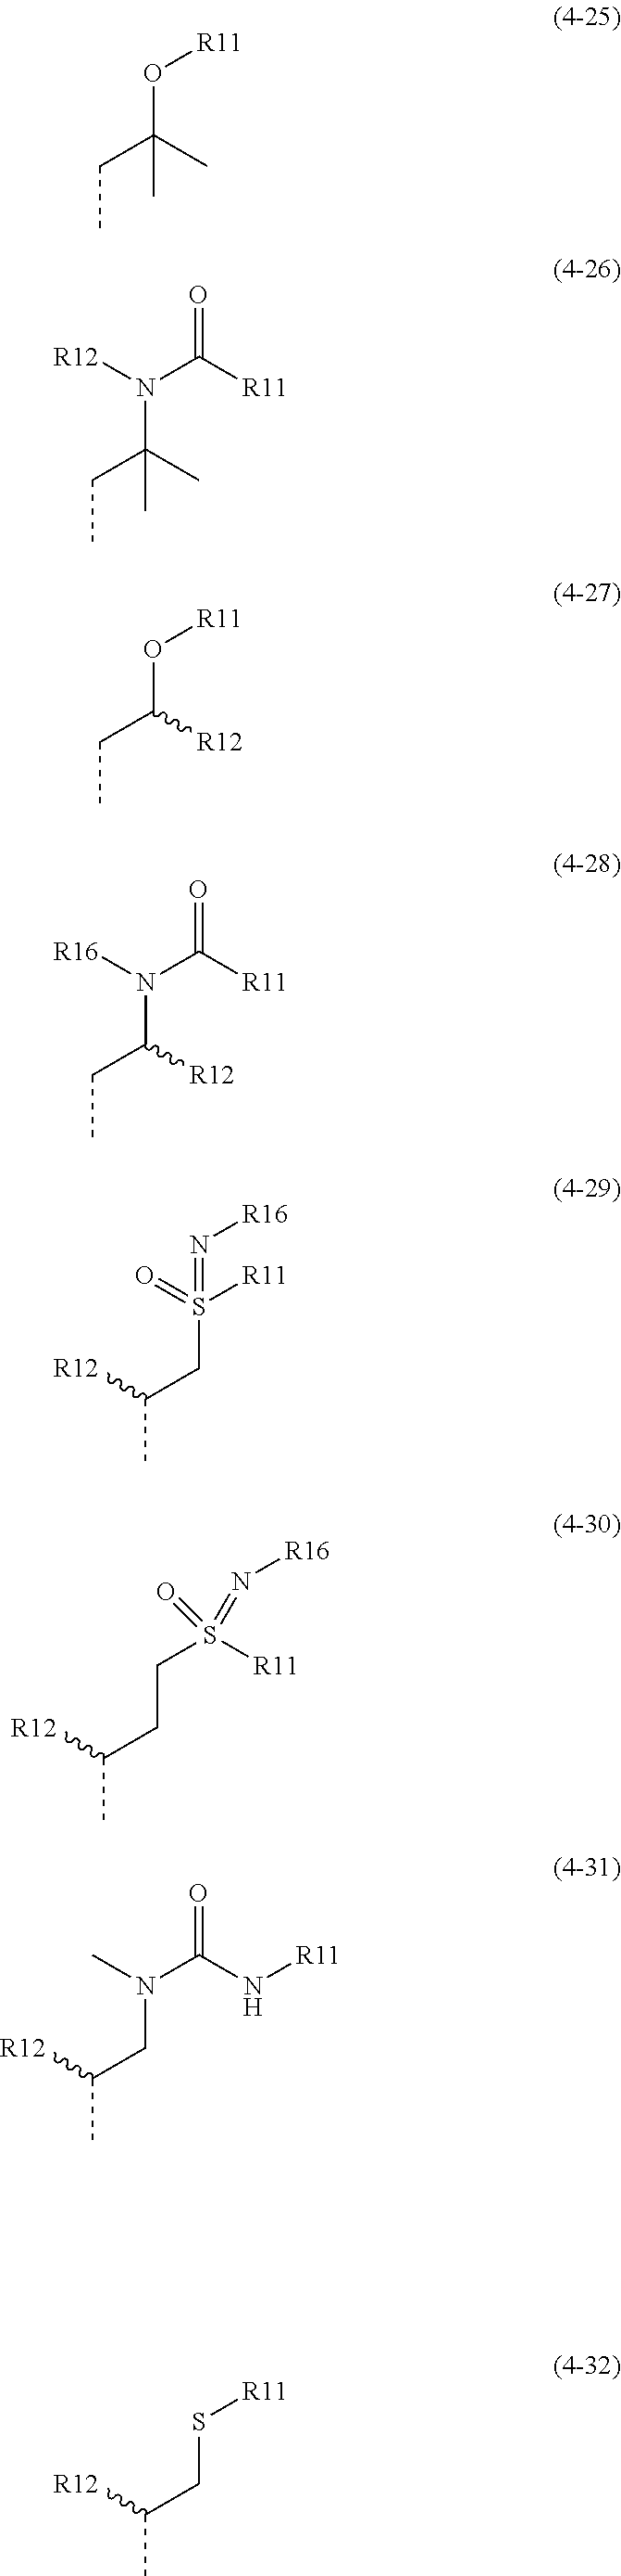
CCC(O[R11])(C)C.CCC(N(C([R11])=O)[R12])(C)C.CCC(O[R11])[R12].CCC(N(C([R11])=O)[R16])[R12].CC(CS(=N[R16])(=O)[R11])[R12].CC([R12])CCS(=O)([R11])=N[R16].CC([R12])CN(C(=O)N[R11])C.CC([R12])CS[R11]
